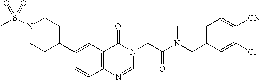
C1=CC2=C(C=C1C1CCN(S(C)(=O)=O)CC1)C(=O)N(CC(N(CC1=CC=C([CN])C(Cl)=C1)C)=O)C=N2
